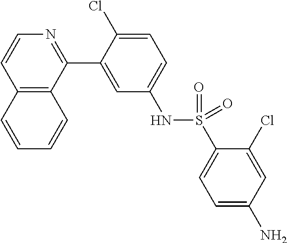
C12=C(C(C3=CC(NS(C4=CC=C(N)C=C4Cl)(=O)=O)=CC=C3Cl)=NC=C1)C=CC=C2
